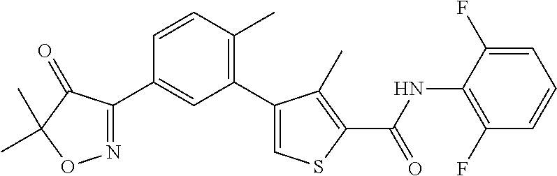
N1=C(C2=CC(C3=CSC(C(=O)NC4=C(F)C=CC=C4F)=C3C)=C(C)C=C2)C(=O)C(C)(C)O1
